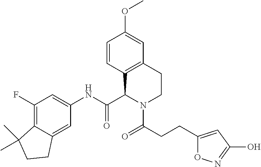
C1(F)=C2C(=CC(NC(C3C4=C(CCN3C(CCC3=CC(O)=NO3)=O)C=C(OC)C=C4)=O)=C1)CCC2(C)C
